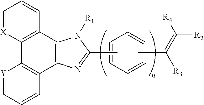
C1=CC=CC=C1.CC1=NC2=C(N1[R1])C1=C(C3=C2C=CC=[Y]3)[X]=CC=C1.CC(=C([R4])[R2])[R3]
